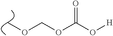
C(OC(O[H])=O)OC
